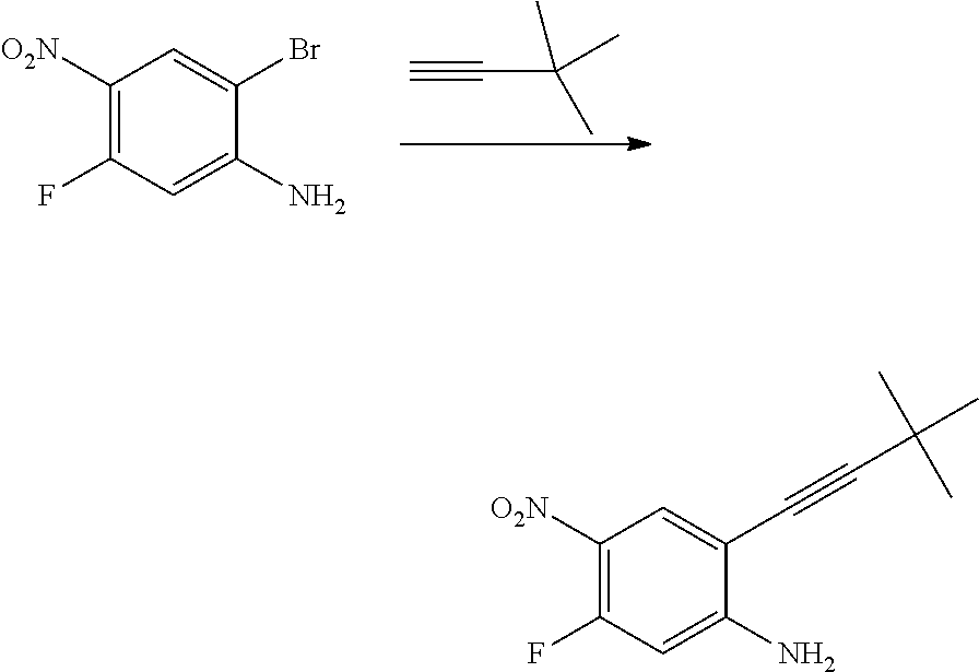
C#CC(C)(C)C.C1([O2N])=C(F)C=C(N)C(Br)=C1.C1([O2N])=C(F)C=C(N)C(C#CC(C)(C)C)=C1
